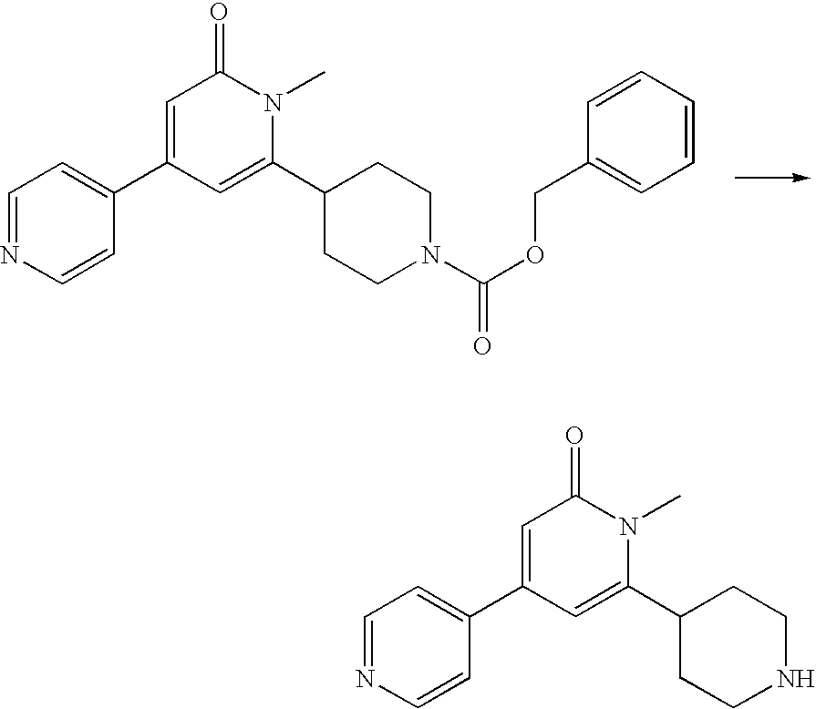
C1=NC=CC(C2=CC(=O)N(C)C(C3CCN(C(OCC4=CC=CC=C4)=O)CC3)=C2)=C1.C1=NC=CC(C2=CC(=O)N(C)C(C3CCNCC3)=C2)=C1
